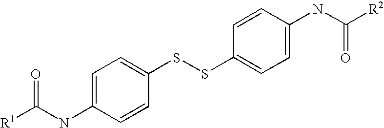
[R1]C(NC1=CC=C(SSC2=CC=C(NC(=O)[R2])C=C2)C=C1)=O
